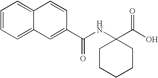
C1=CC=C2C(=C1)C=CC(C(NC1(C(O)=O)CCCCC1)=O)=C2
